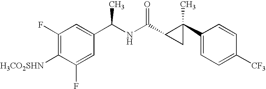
C1(F)=C([H3CO2SHN])C(F)=CC(C(C)NC(=O)C2CC2(C)C2=CC=C([CF3])C=C2)=C1
